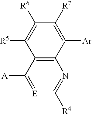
[E]1=C([A])C2=C(N=C1[R4])C([Ar])=C([R7])C([R6])=C2[R5]
